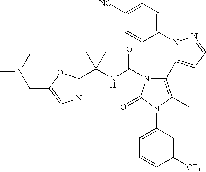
C1(N2N=CC=C2C2=C(C)N(C3=CC=CC([CF3])=C3)C(=O)N2C(NC2(C3=NC=C(CN(C)C)O3)CC2)=O)=CC=C([NC])C=C1
